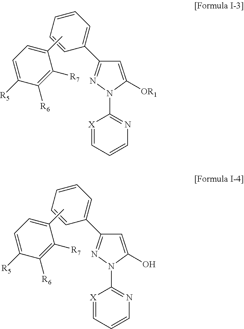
C1=C([OR1])N(C2=NC=CC=[X]2)N=C1C1=CC=CC=C1.C1=C([R5])C([R6])=C([R7])C(C)=C1.C1=C(O)N(C2=NC=CC=[X]2)N=C1C1=CC=CC=C1.C1=C([R5])C([R6])=C([R7])C(C)=C1
